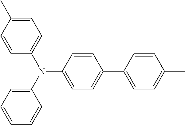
C1=C(C)C=CC(N(C2=CC=CC=C2)C2=CC=C(C3=CC=C(C)C=C3)C=C2)=C1
